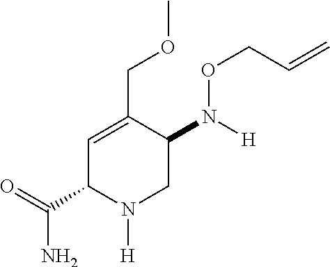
C1=C(COC)C(N([H])OCC=C)CN([H])C1C(=O)N
